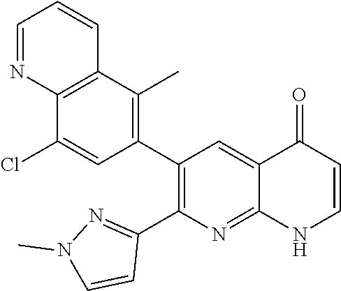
C12=C(C(C)=C(C3=C(C4=NN(C)C=C4)N=C4C(=C3)C(=O)C=CN4)C=C1Cl)C=CC=N2
